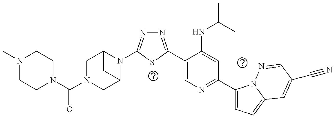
C1(C2=NN=C(N3C4CN(C(=O)N5CCN(C)CC5)CC3C4)S2)=CN=C(C2=CC=C3N2N=CC(C#N)=C3)C=C1NC(C)C
